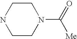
C1CNCCN1C(=O)[Me]
